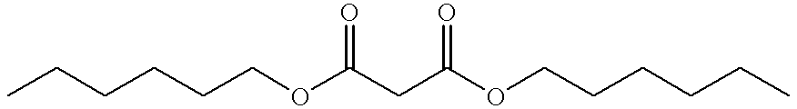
CCCCCCOC(CC(OCCCCCC)=O)=O
